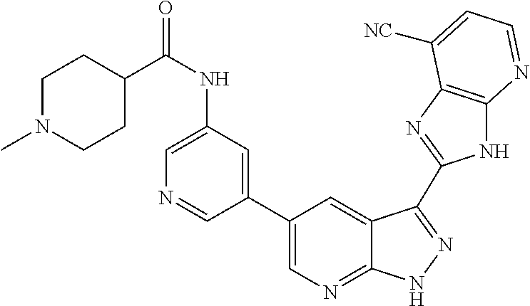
C1(C2=CN=C3C(=C2)C(C2=NC4=C(N2)N=CC=C4[NC])=NN3)=CC(NC(=O)C2CCN(C)CC2)=CN=C1
